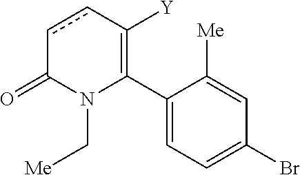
C1(C2=C([Y])ccC(=O)N2C[Me])=CC=C(Br)C=C1[Me]
